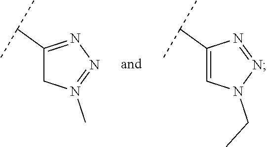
C1(C(C)C)=NN=N(C)C1.C1(C(C)C)=CN(CC)N=N1
